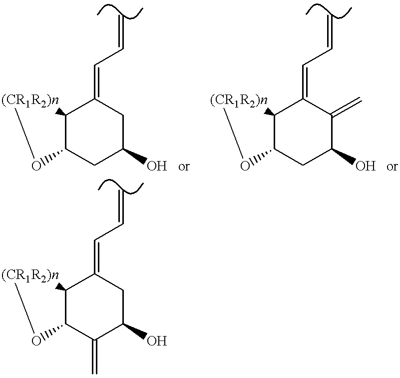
C12CC(O)CC(=CC=C)C1[(CR1R2)n]O2.C12CC(O)C(=C)C(=CC=C)C1[(CR1R2)n]O2.C12C(=C)C(O)CC(=CC=C)C1[(CR1R2)n]O2
